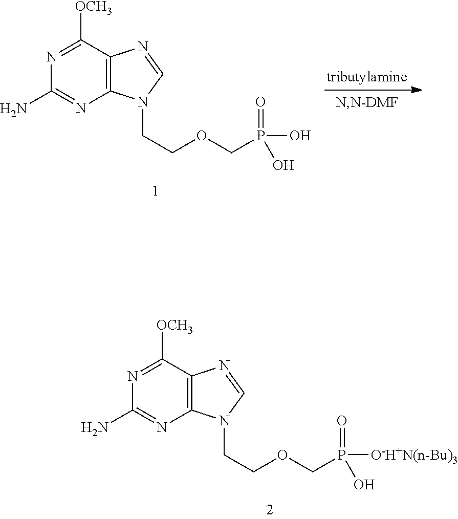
N1=C([OCH3])C2=C(N=C1N)N(CCOCP([O-H+N(n-Bu)3])(=O)O)C=N2.N1=C([OCH3])C2=C(N=C1N)N(CCOCP(O)(=O)O)C=N2
